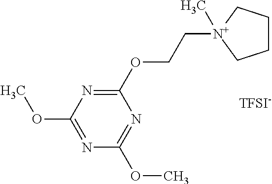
[TFSI-].C1(OCC[N+]2(C)CCCC2)=NC(OC)=NC(OC)=N1
